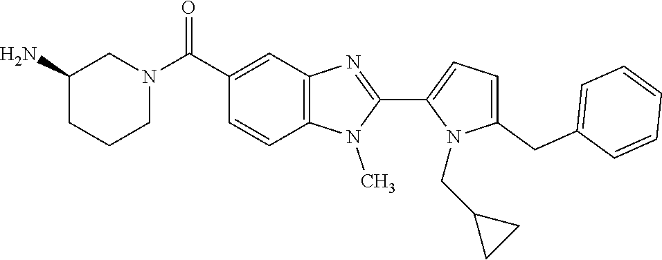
C1=C(CC2=CC=CC=C2)N(CC2CC2)C(C2=NC3=C(N2C)C=CC(C(N2CCCC(N)C2)=O)=C3)=C1
